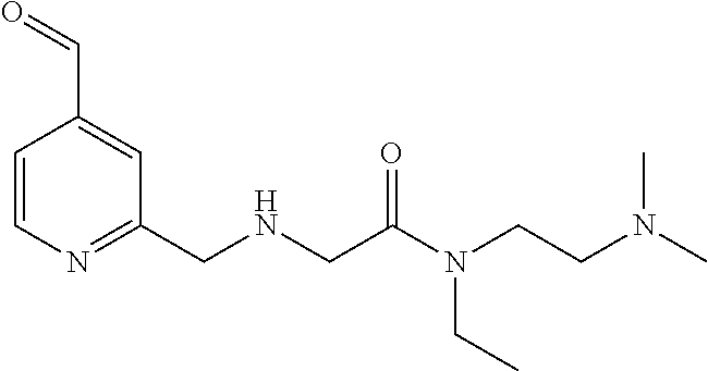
C1=CN=C(CNCC(N(CCN(C)C)CC)=O)C=C1C=O
